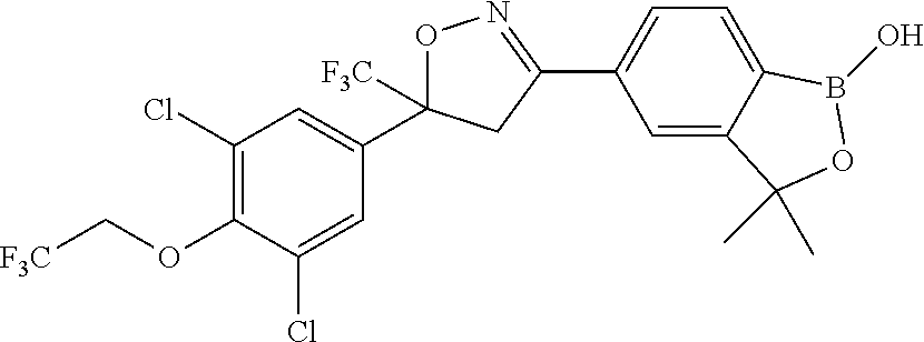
O1N=C(C2=CC=C3C(=C2)C(C)(C)OB3O)CC1([F3C])C1=CC(Cl)=C(OC[F3C])C(Cl)=C1
